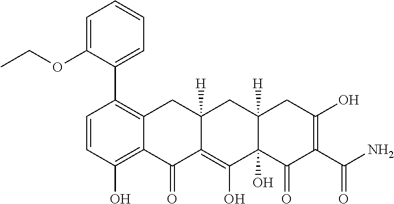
C1=CC(O)=C2C(=C1C1=CC=CC=C1OCC)CC1([H])C(=C(O)C3(O)C([H])(C1)CC(O)=C(C(N)=O)C3=O)C2=O
